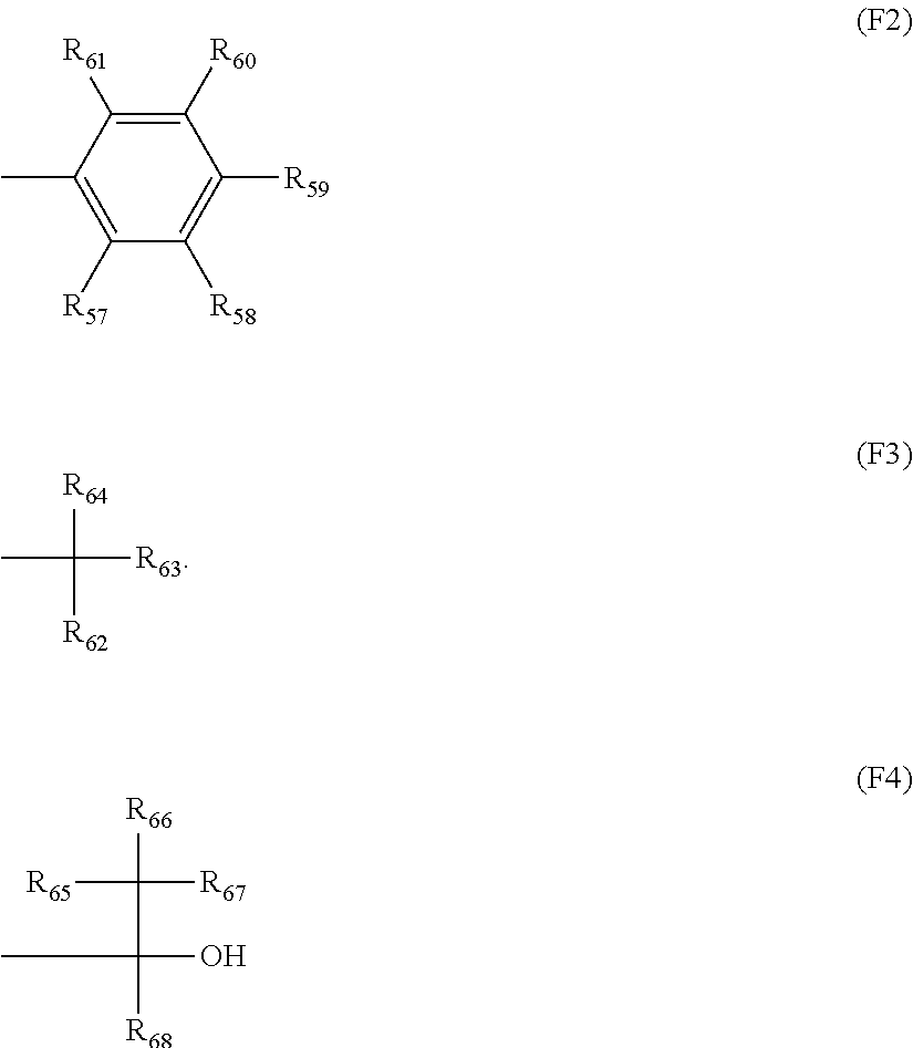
C1([R57])=C(C)C([R61])=C([R60])C([R59])=C1[R58].CC([R62])([R64])[R63].[R65]C(C(O)(C)[R68])([R66])[R67]
